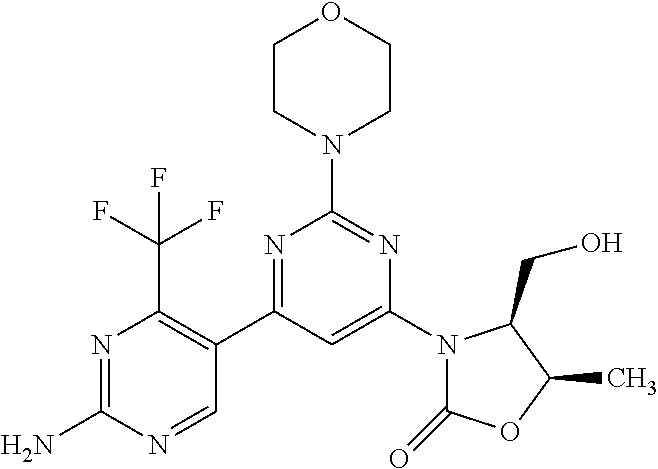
N1=C(N)N=CC(C2=NC(N3CCOCC3)=NC(N3C(=O)OC(C)C3CO)=C2)=C1C(F)(F)F
